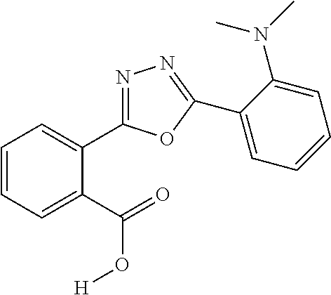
N1=C(C2=CC=CC=C2C(O[H])=O)OC(C2=CC=CC=C2N(C)C)=N1
